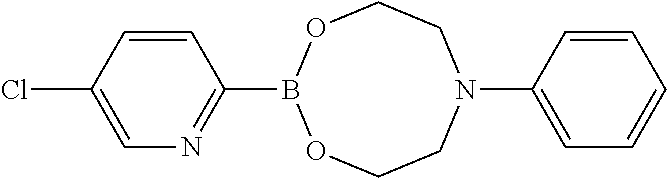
C1(B2OCCN(C3=CC=CC=C3)CCO2)=NC=C(Cl)C=C1
